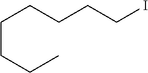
C(CCCCI)CCC
